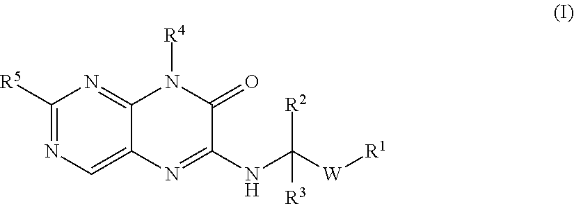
C1([R5])=NC=C2C(=N1)N([R4])C(=O)C(NC([W][R1])([R3])[R2])=N2
